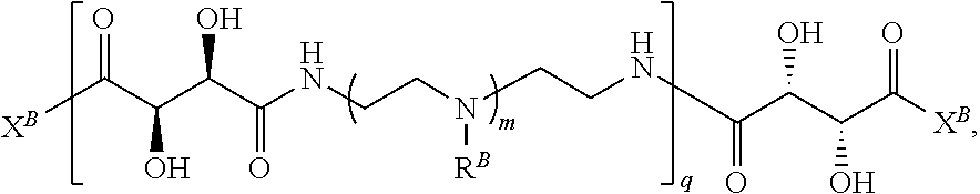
[XB]C(C(C(C(NCCN([RB])CCNC(C(C(C([XB])=O)O)O)=O)=O)O)O)=O
